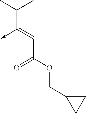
C(C(OCC1CC1)=O)=C(C(C)C)->C
